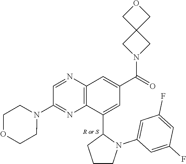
C1=NC2=C(N=C1N1CCOCC1)C(C1CCCN1C1=CC(F)=CC(F)=C1)=CC(C(=O)N1CC3(C1)COC3)=C2
